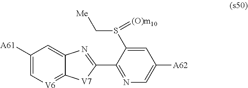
C1([A61])=C[V6]=C2C(=C1)N=C(C1=NC=C([A62])C=C1S(C[Me])=[(O)m10])[V7]2
